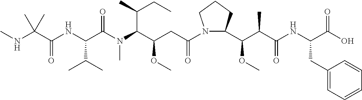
N(C(C(NC(C(N(C(C(CC(N1C(C(OC)C(C)C(=O)NC(CC2=CC=CC=C2)C(=O)O)CCC1)=O)OC)C(C)CC)C)=O)C(C)C)=O)(C)C)C
